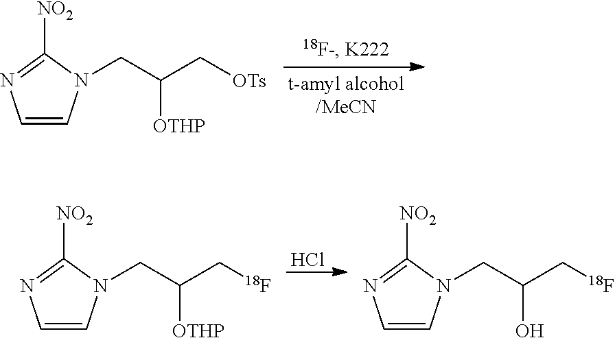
C1=CN(CC(C[OTs])[OTHP])C([NO2])=N1.Cl.C1=CN(CC(C[18F])[OTHP])C([NO2])=N1.C1=CN(CC(C[18F])O)C([NO2])=N1
